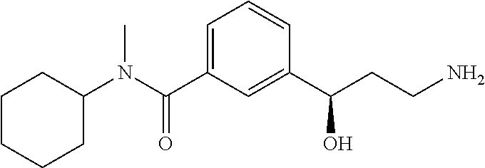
C1CC(N(C(C2=CC=CC(C(CCN)O)=C2)=O)C)CCC1
